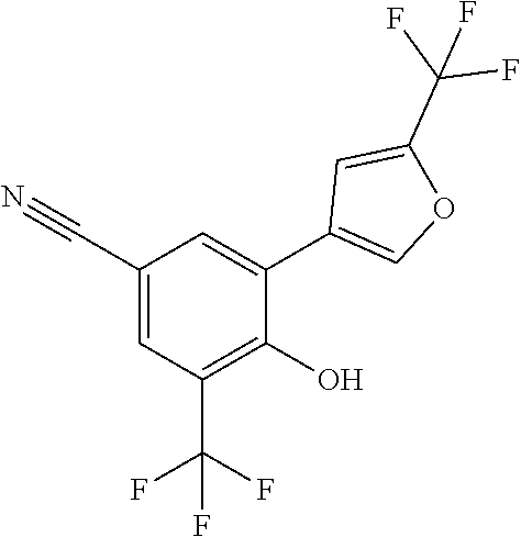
C1(C2=CC(C#N)=CC(C(F)(F)F)=C2O)=COC(C(F)(F)F)=C1
